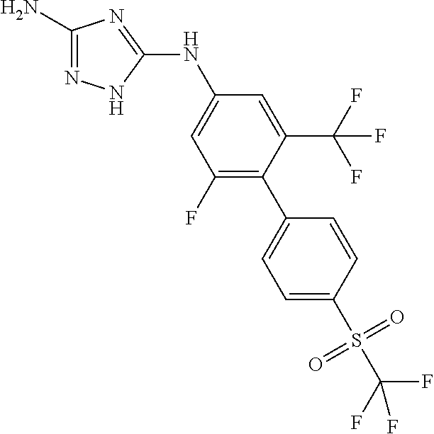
C1(N)=NNC(NC2=CC(F)=C(C3=CC=C(S(=O)(=O)C(F)(F)F)C=C3)C(C(F)(F)F)=C2)=N1
